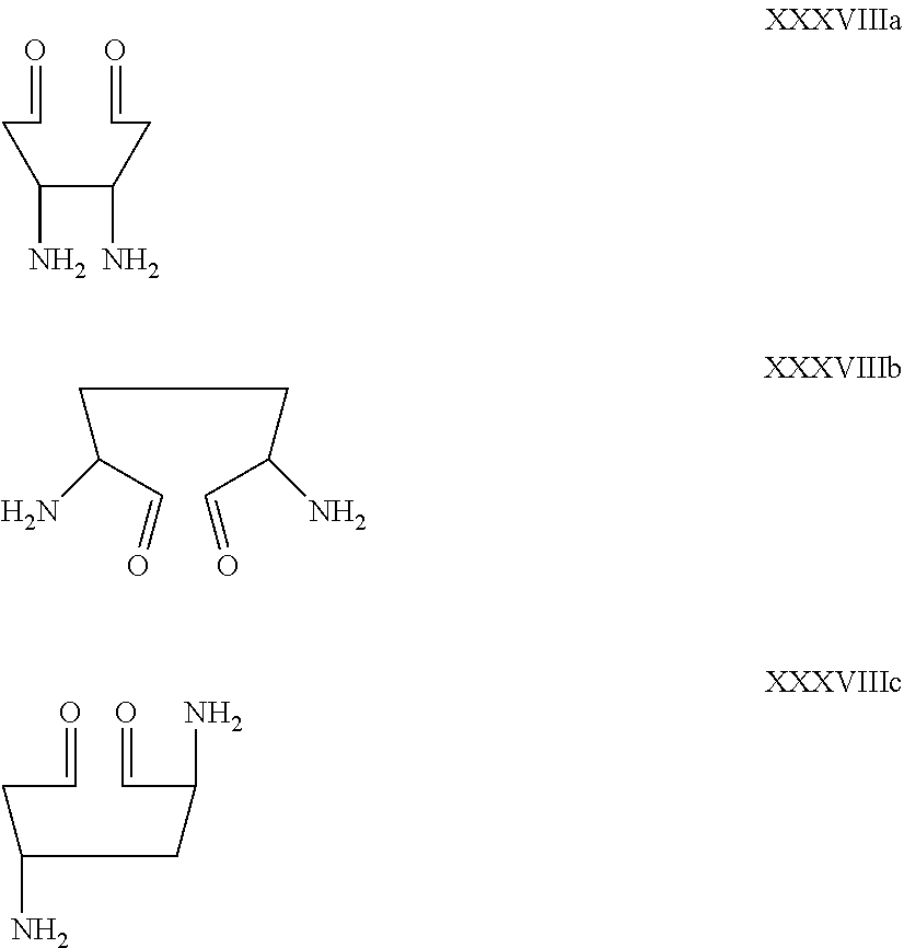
C(C(C=O)N)CC(C=O)N.C(C=O)C(CC(C=O)N)N.C(C(CC=O)N)(CC=O)N
